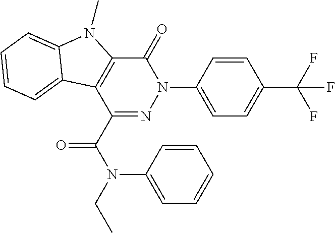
C1(C(=O)N(C2=CC=CC=C2)CC)=NN(C2=CC=C(C(F)(F)F)C=C2)C(=O)C2=C1C1=CC=CC=C1N2C
